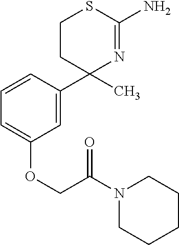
C1=C(C2(C)N=C(N)SCC2)C=CC=C1OCC(N1CCCCC1)=O
